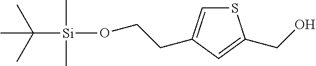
S1C=C(CCO[Si](C)(C)C(C)(C)C)C=C1CO
